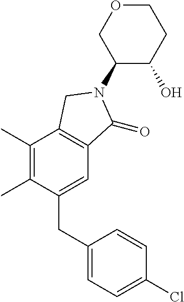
C1(C)=C(C)C(CC2=CC=C(Cl)C=C2)=CC2=C1CN(C1C(O)CCOC1)C2=O
